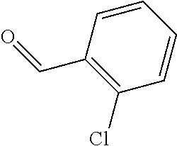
C1(C=O)=C(Cl)C=CC=C1
